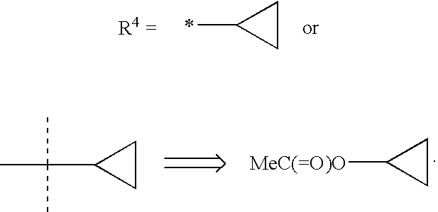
C1(C)CC1.C(C)(C)(C)C1CC1.[MeC(=O)O]C1CC1
